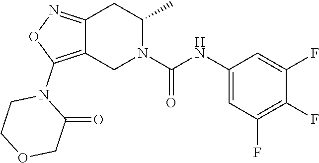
C12=C(N3CCOCC3=O)ON=C1CC(C)N(C(NC1=CC(F)=C(F)C(F)=C1)=O)C2
